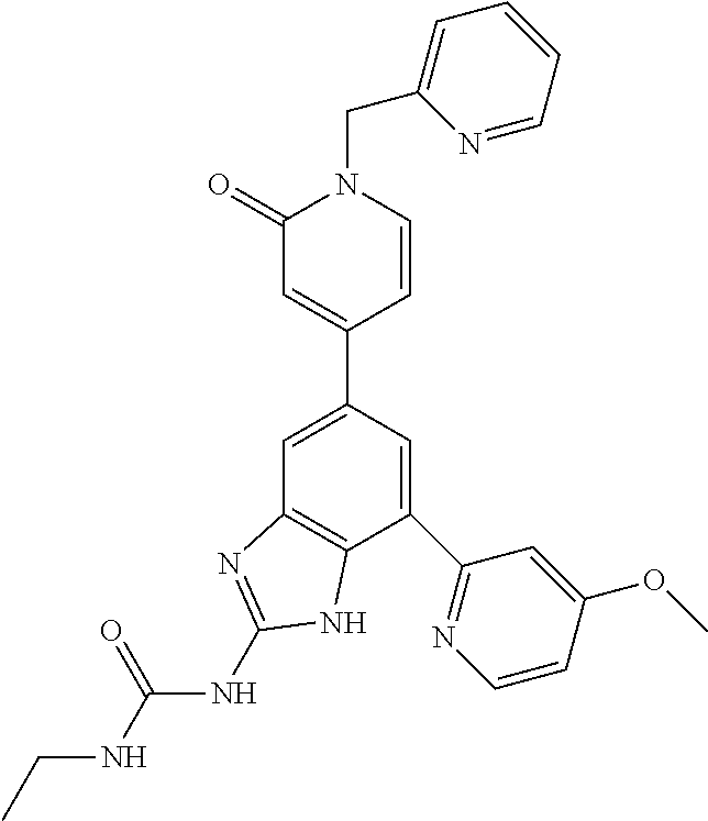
C1=C(C2=CC(=O)N(CC3=CC=CC=N3)C=C2)C=C(C2=NC=CC(OC)=C2)C2=C1N=C(NC(=O)NCC)N2
